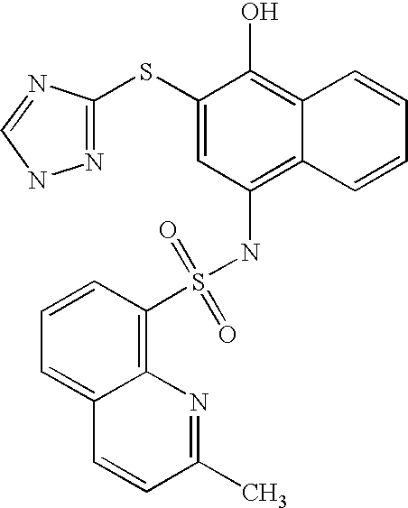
C1=CC(S(NC2=C3C(=C(O)C(SC4=NNC=N4)=C2)C=CC=C3)(=O)=O)=C2C(=C1)C=CC(C)=N2
